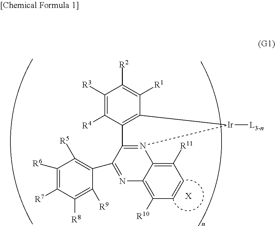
C1([R3])=C([R4])C2=C(C([R1])=C1[R2])[Ir]([L3-n])N1=C2C(C2=C([R5])C([R6])=C([R7])C([R8])=C2[R9])=NC2=C([R10])C=CC([R11])=C21.[X]
